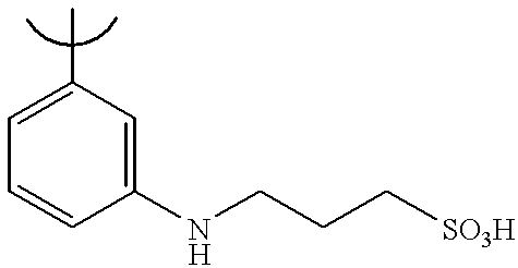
C1=C(C)C=C(NCCC[SO3H])C=C1
